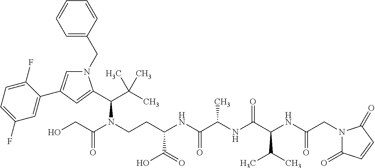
N1(CC2=CC=CC=C2)C=C(C2=CC(F)=CC=C2F)C=C1C(C(C)(C)C)N(C(=O)CO)CCC(NC(C(NC(C(NC(CN1C(=O)C=CC1=O)=O)C(C)C)=O)C)=O)C(=O)O
